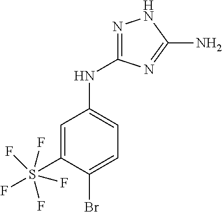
N1=C(NC2=CC=C(Br)C(S(F)(F)(F)(F)F)=C2)N=C(N)N1
